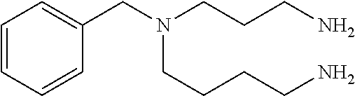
C1=CC=CC(CN(CCCCN)CCCN)=C1
